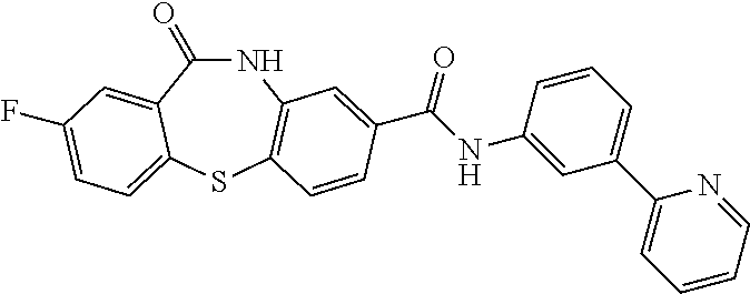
N1C(=O)C2=CC(F)=CC=C2SC2=C1C=C(C(NC1=CC(C3=CC=CC=N3)=CC=C1)=O)C=C2
